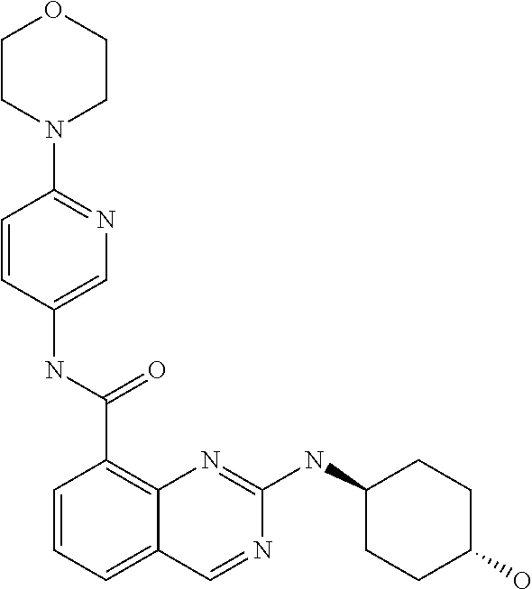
C1=CC=C2C(=C1C(NC1=CN=C(N3CCOCC3)C=C1)=O)N=C(NC1CCC(O)CC1)N=C2
